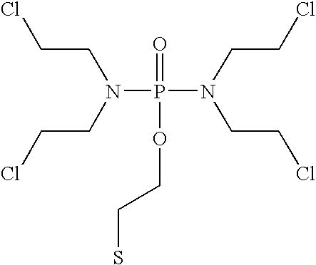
C(CN(P(=O)(OCCS)N(CCCl)CCCl)CCCl)Cl
